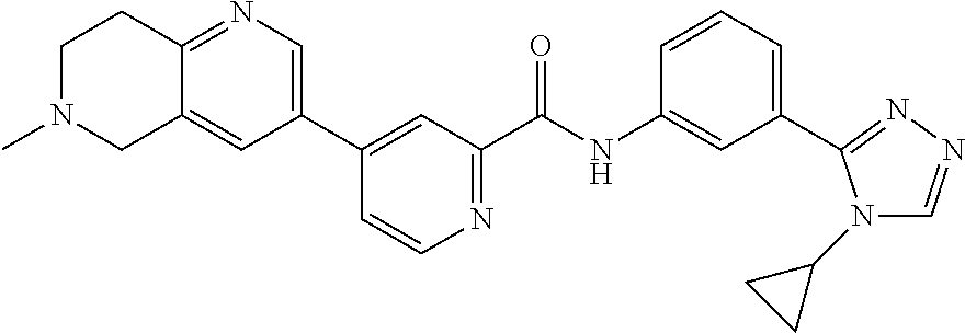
C1=CN=C(C(NC2=CC(C3=NN=CN3C3CC3)=CC=C2)=O)C=C1C1=CN=C2C(=C1)CN(C)CC2
